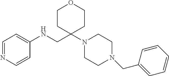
C1=NC=CC(NCC2(N3CCN(CC4=CC=CC=C4)CC3)CCOCC2)=C1
